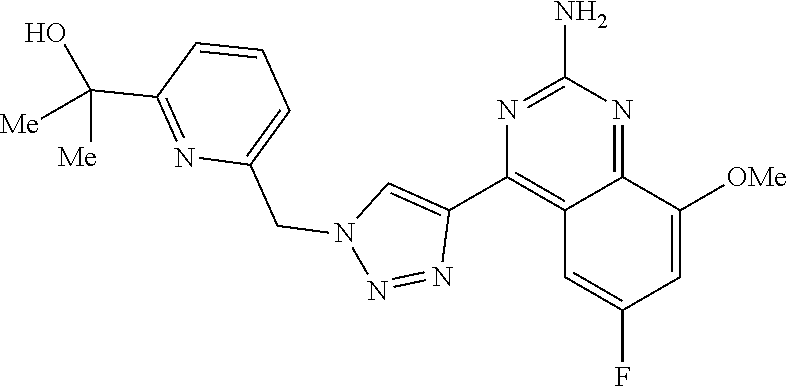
C12=NC(N)=NC(C3=CN(CC4=CC=CC(C(O)([Me])[Me])=N4)N=N3)=C1C=C(F)C=C2[OMe]
